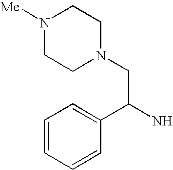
N1([Me])CCN(CC(N)C2=CC=CC=C2)CC1
